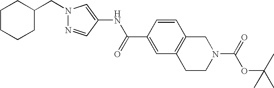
N1(CC2CCCCC2)N=CC(NC(C2=CC3=C(C=C2)CN(C(OC(C)(C)C)=O)CC3)=O)=C1
